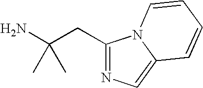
C1(CC(N)(C)C)=NC=C2N1C=CC=C2
